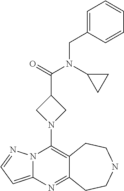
N12C(=CC=N1)N=C1C(=C2N2CC(C(=O)N(C3CC3)CC3=CC=CC=C3)C2)CCNCC1
